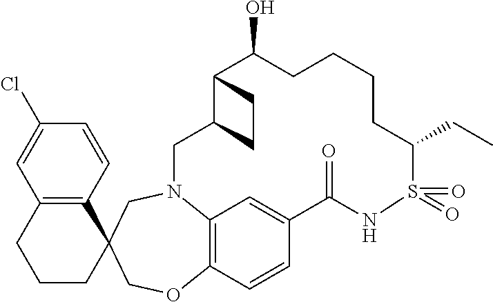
C12=C(C=CC(Cl)=C1)C1(CCC2)COC2=C3N(C1)CC1C(C(O)CCCCC(CC)S(=O)(=O)NC(=O)C(=C3)C=C2)CC1
